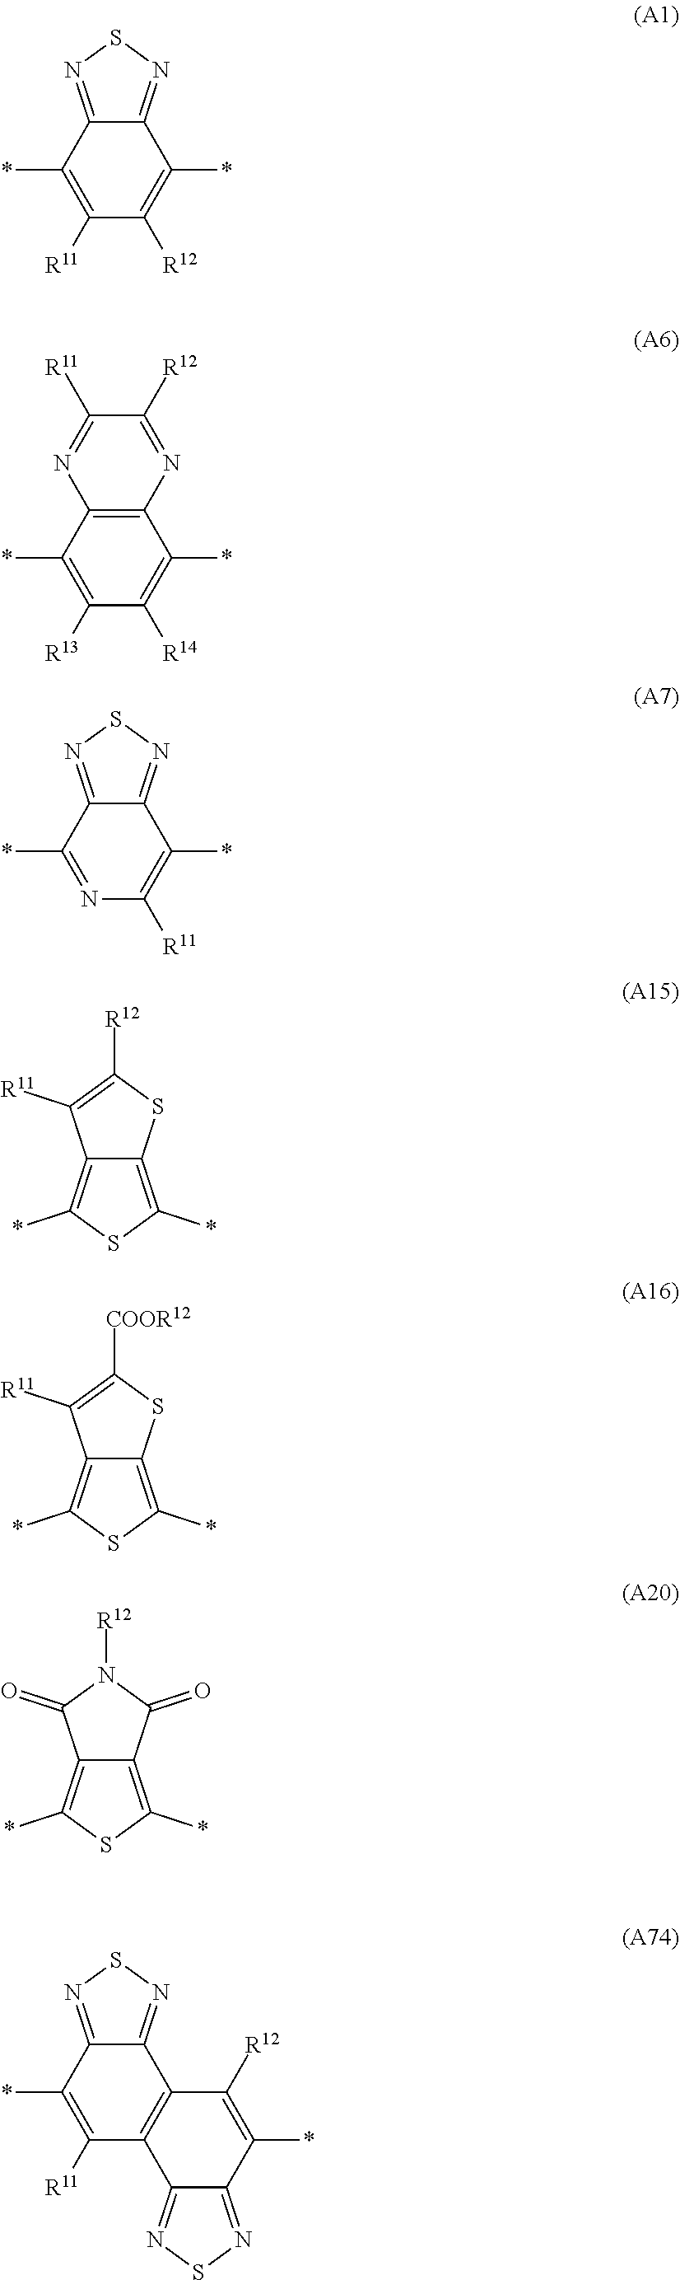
C1([R12])=C(*)C2=NSN=C2C(*)=C1[R11].C1([R14])=C(*)C2=C(C(*)=C1[R13])N=C([R11])C([R12])=N2.C1([R11])=C(*)C2=NSN=C2C(*)=N1.C12=C(*)SC(*)=C1SC([R12])=C2[R11].C12=C(*)SC(*)=C1SC([COOR12])=C2[R11].C12=C(*)SC(*)=C1C(=O)N([R12])C2=O.C1([R11])=C(*)C2=NSN=C2C2=C1C1=NSN=C1C(*)=C2[R12]
